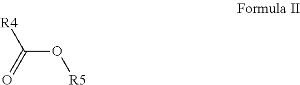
C(O[R5])([R4])=O
